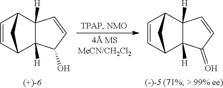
C12([H])C3C=CC(C1([H])C=CC2O)C3.C12([H])C3C=CC(C1([H])C=CC2=O)C3
